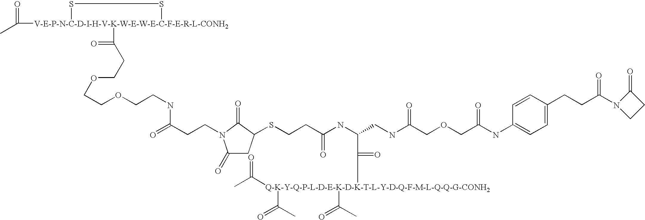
CC([V-E-P-N-C-D-I-H-V-K-W-E-W-E-C-F-E-R-L-CONH2]1(C(CCOCCOCCNC(CCN2C(=O)CC(SCCC(NC(C([Q-K-Y-Q-P-L-D-E-K-D-K-T-L-Y-D-Q-F-M-L-Q-Q-G-CONH2](C(C)=O)(C(=O)C)C(C)=O)=O)CNC(COCC(NC3=CC=C(CCC(N4CCC4=O)=O)C=C3)=O)=O)=O)C2=O)=O)=O)SS1)=O
